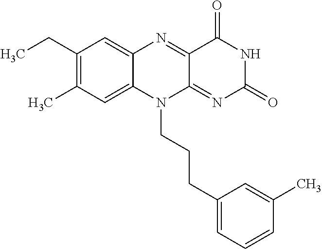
C1(CC)=C(C)C=C2C(=C1)N=C1C(=NC(=O)NC1=O)N2CCCC1=CC=CC(C)=C1
